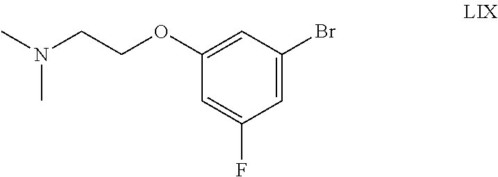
C1(OCCN(C)C)=CC(Br)=CC(F)=C1
